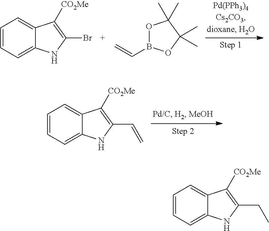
C1=CC=C2C(=C1)C([CO2Me])=C(CC)N2.C1=CC=C2C(=C1)C([CO2Me])=C(C=C)N2.C1=CC=C2C(=C1)C([CO2Me])=C(Br)N2.O1B(C=C)OC(C)(C)C1(C)C
